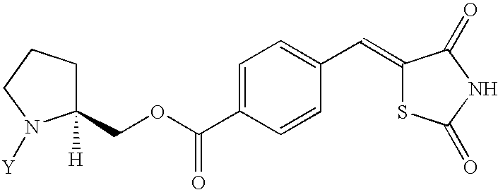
C1([H])(COC(C2=CC=C(C=C3SC(=O)NC3=O)C=C2)=O)CCCN1[Y]
